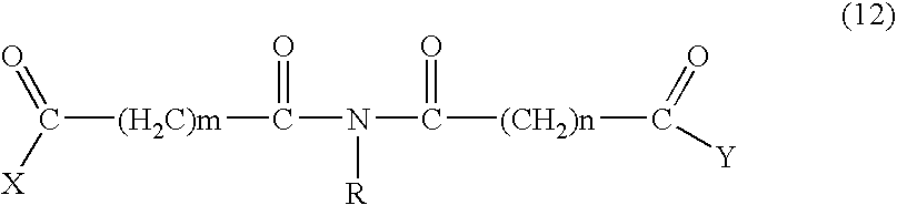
C([(H2C)m]C(N(C([(CH2)n]C(=O)[Y])=O)[R])=O)([X])=O
